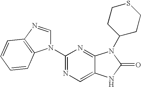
C12=CN=C(N3C=NC4=C3C=CC=C4)N=C1N(C1CCSCC1)C(=O)N2
